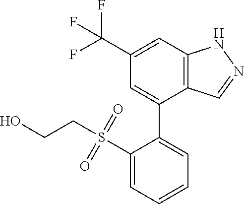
C12=C(C=C(C(F)(F)F)C=C1C1=CC=CC=C1S(CCO)(=O)=O)NN=C2
